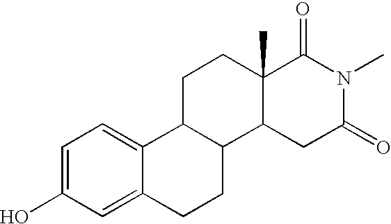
OC1=CC=C2C(=C1)CCC1C2CCC2(C)C1CC(=O)N(C)C2=O
